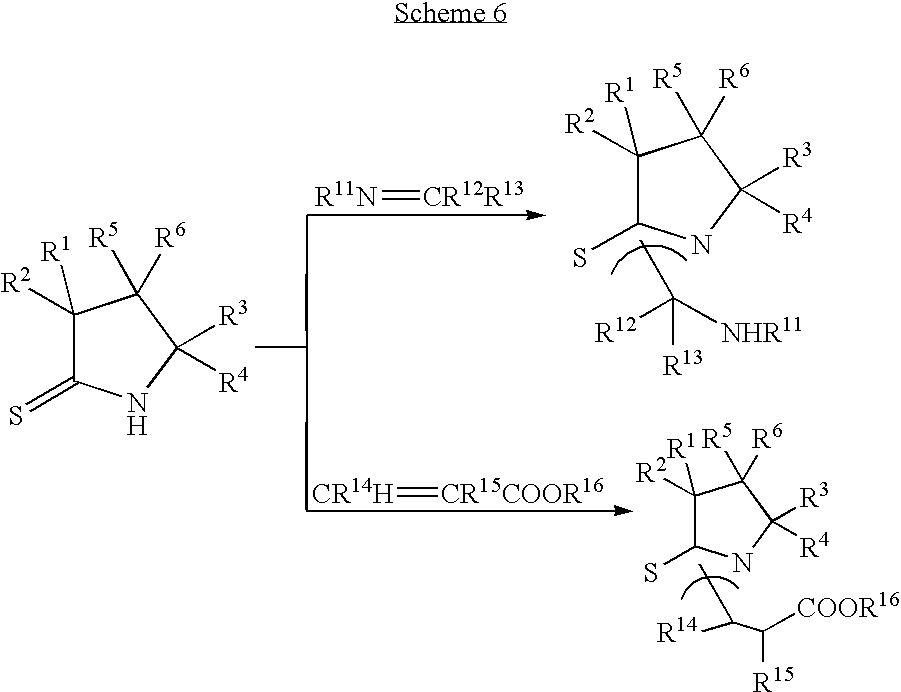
C1([R2])([R1])C(=S)NC([R3])([R4])C1([R5])[R6].[R11N]=[CR12R13].[CR14H]=[CR15COOR16].C1([R2])([R1])C(S)NC([R3])([R4])C1([R5])[R6].C([R12])([NHR11])([R13])C.C1([R2])([R1])C(S)NC([R3])([R4])C1([R5])[R6].C([R14])(C([COOR16])[R15])C
